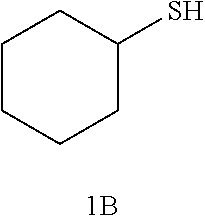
C1CCCC(S)C1
